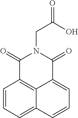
C1=CC=C2C3=C1C(=O)N(CC(O)=O)C(=O)C3=CC=C2
